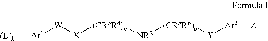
[Ar1]([W][X][(CR3R4)n][NR2][(CR5R6)p][Y][Ar2][Z])[(L)k]
